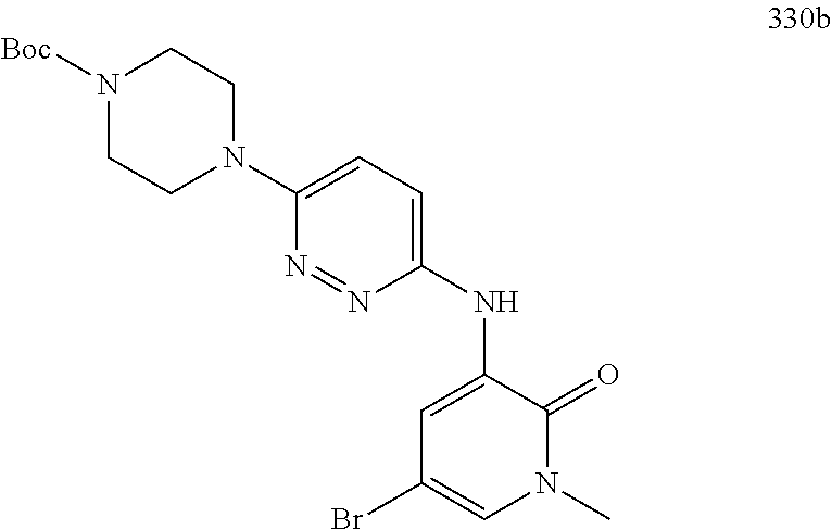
C1=C(NC2=CC=C(N3CCN([Boc])CC3)N=N2)C(=O)N(C)C=C1Br
